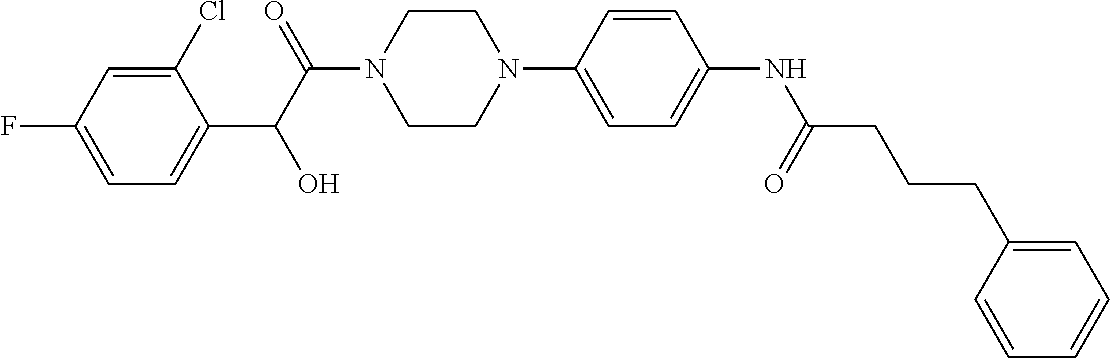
C1(Cl)=CC(F)=CC=C1C(C(=O)N1CCN(C2=CC=C(NC(CCCC3=CC=CC=C3)=O)C=C2)CC1)O
